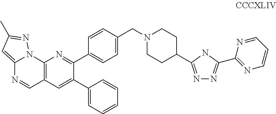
N1=C(C2CCN(CC3=CC=C(C4=NC5=C(C=C4C4=CC=CC=C4)C=NC4=CC(C)=NN54)C=C3)CC2)NC(C2=NC=CC=N2)=N1
